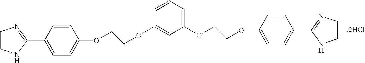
C1(C2=NCCN2)=CC=C(OCCOC2=CC(OCCOC3=CC=C(C4=NCCN4)C=C3)=CC=C2)C=C1.[.2HCl]
